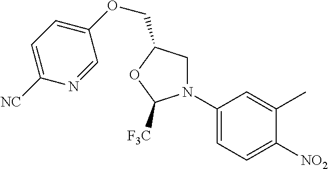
C1(OCC2CN(C3=CC=C([NO2])C(C)=C3)C([F3C])O2)=CC=C([NC])N=C1
